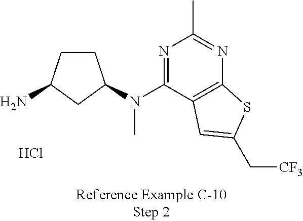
NC1CCC(N(C2=NC(C)=NC3=C2C=C(C[CF3])S3)C)C1.Cl
